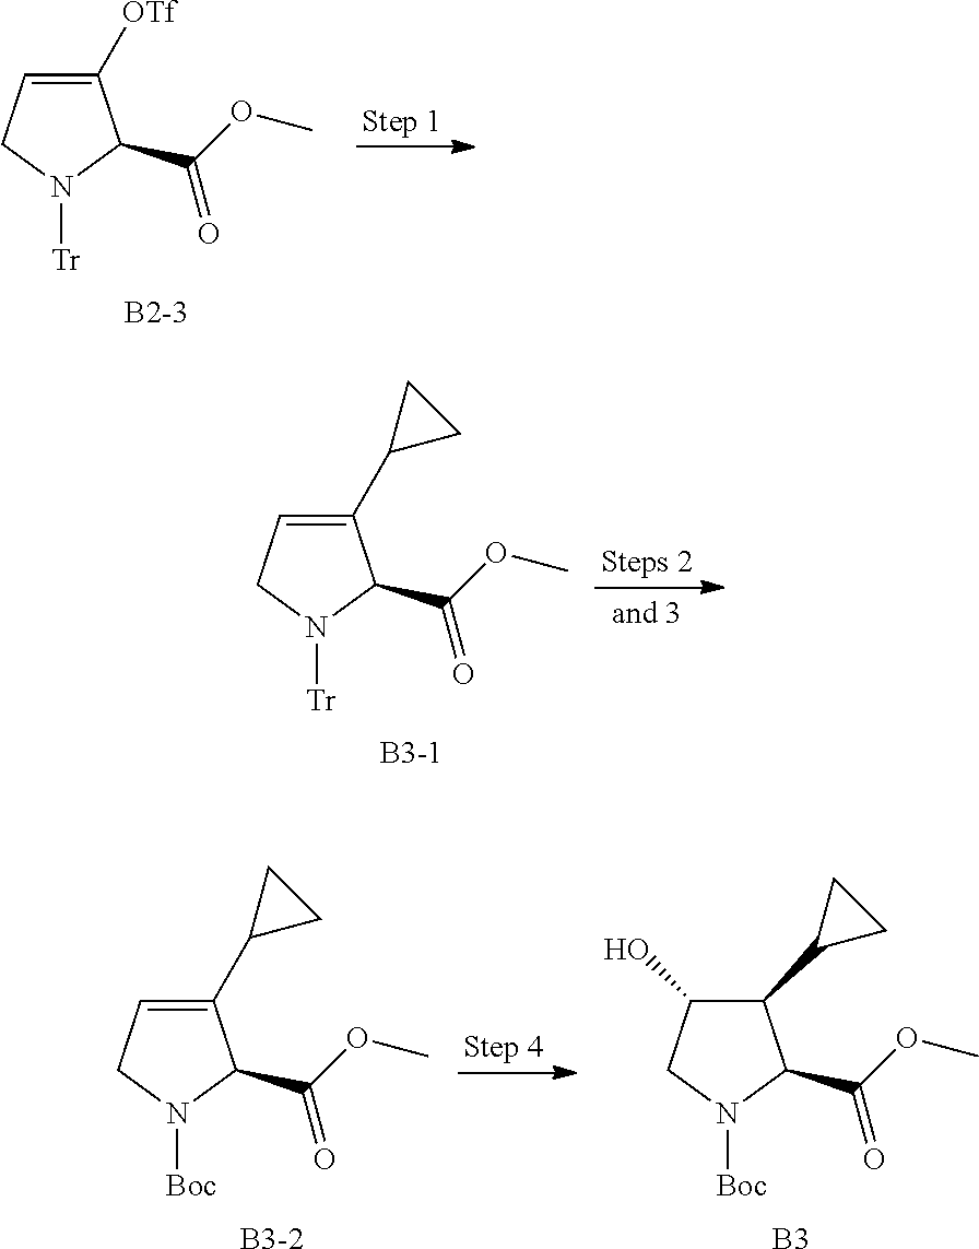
C1([OTf])=CCN([Tr])C1C(=O)OC.C1(C2CC2)=CCN([Tr])C1C(=O)OC.[B3-1].C1(C2CC2)=CCN([Boc])C1C(=O)OC.[B3-2].C1(C2CC2)C(O)CN([Boc])C1C(=O)OC.[B3]
